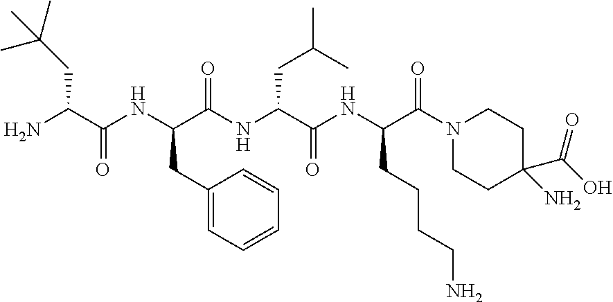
NC(C(NC(C(NC(C(NC(C(=O)N1CCC(C(O)=O)(N)CC1)CCCCN)=O)CC(C)C)=O)CC1=CC=CC=C1)=O)CC(C)(C)C
